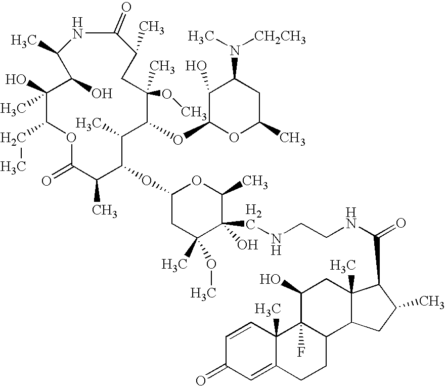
C1(O)(C)C(CC)OC(=O)C(C)C(OC2CC(C)(OC)C(O)(CNCCNC(C3C4(C)C(C5CCC6=CC(=O)C=CC6(C)C5(F)C(O)C4)CC3C)=O)C(C)O2)C(C)C(OC2C(O)C(N(C)[CH2CH3])CC(C)O2)C(C)(OC)CC(C)C(=O)NC(C)C1O
